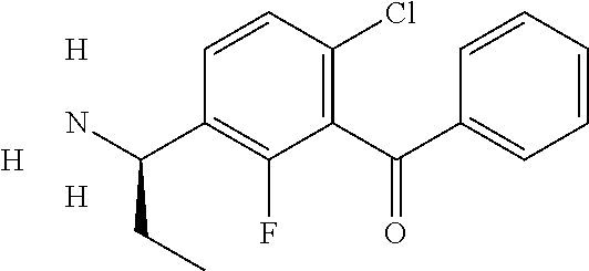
C1(C(C2=CC=CC=C2)=O)=C(Cl)C=CC(C(N)CC)=C1F.[H].[H].[H]
